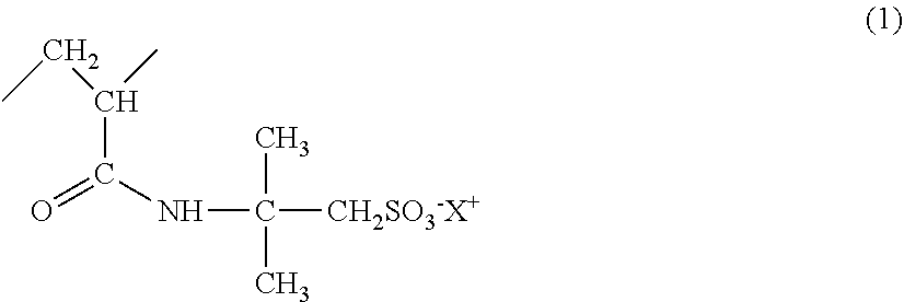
C(C(NC([CH2SO3-X+])(C)C)=O)(CC)C
